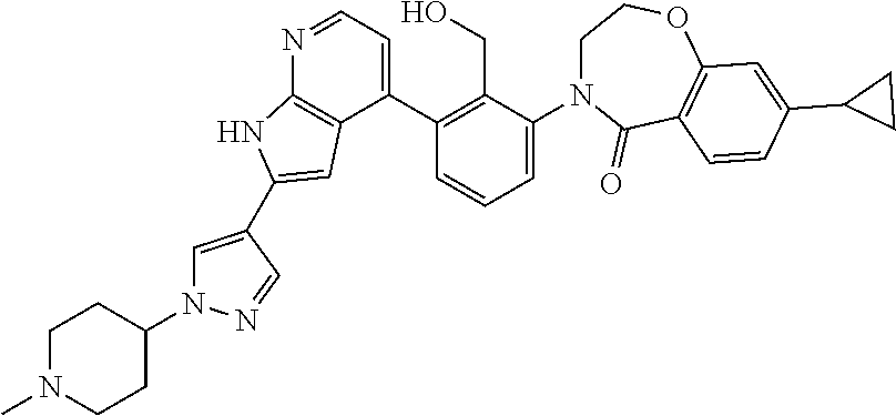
N1=CC=C(C2=C(CO)C(N3CCOC4=C(C3=O)C=CC(C3CC3)=C4)=CC=C2)C2=C1NC(C1=CN(C3CCN(C)CC3)N=C1)=C2
